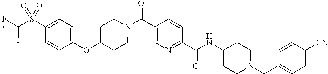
N(C(C1=NC=C(C(=O)N2CCC(OC3=CC=C(S(C(F)(F)F)(=O)=O)C=C3)CC2)C=C1)=O)C1CCN(CC2=CC=C([CN])C=C2)CC1
